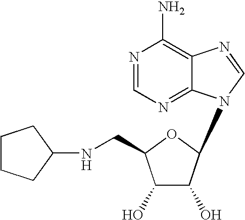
N1=CN=C2C(=C1N)N=CN2C1C(O)C(O)C(CNC2CCCC2)O1
